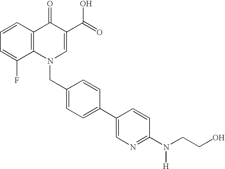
C12=C(C=CC=C1F)C(=O)C(C(=O)O)=CN2CC1=CC=C(C2=CN=C(N([H])CCO)C=C2)C=C1
